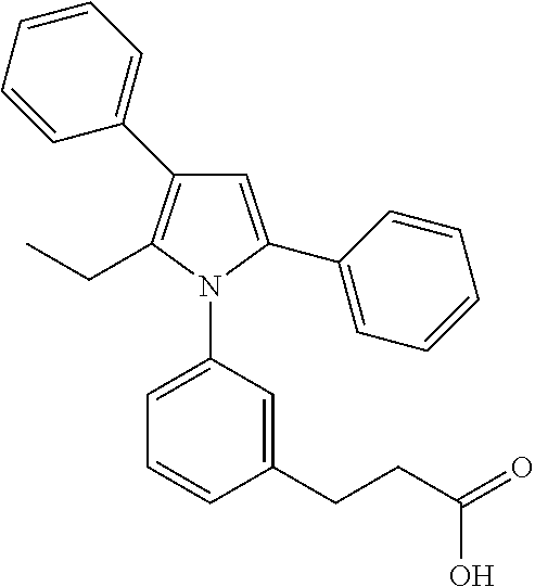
C1=CC=CC(C2=C(CC)N(C3=CC=CC(CCC(=O)O)=C3)C(C3=CC=CC=C3)=C2)=C1
